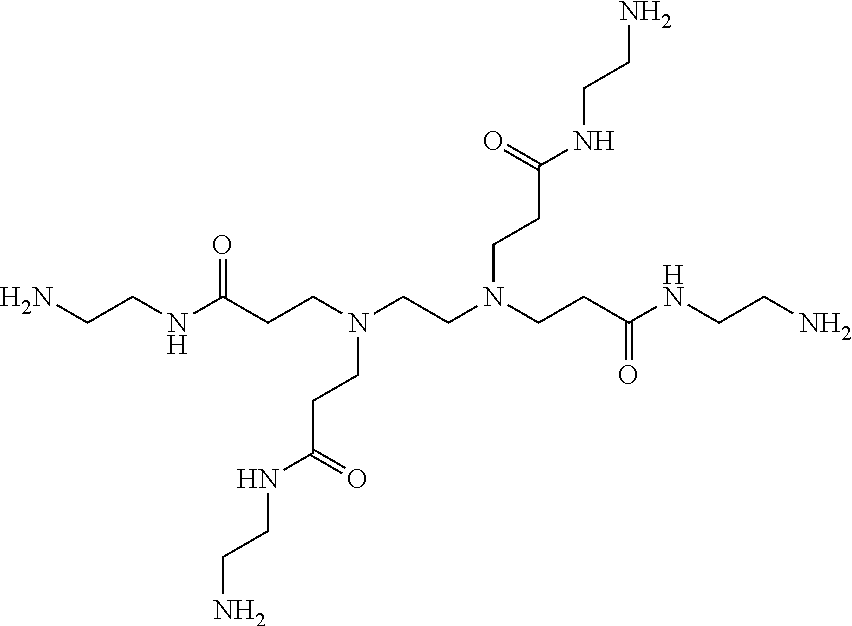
C(NC(CCN(CCN(CCC(NCCN)=O)CCC(NCCN)=O)CCC(NCCN)=O)=O)CN
